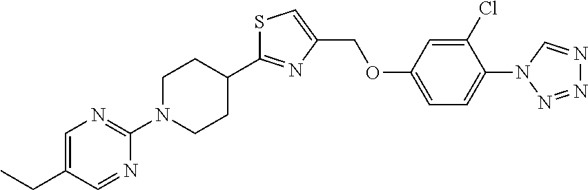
S1C(C2CCN(C3=NC=C(CC)C=N3)CC2)=NC(COC2=CC=C(N3N=NN=C3)C(Cl)=C2)=C1
